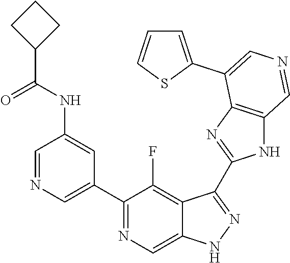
C1(C2=CN=CC(NC(C3CCC3)=O)=C2)=NC=C2C(=C1F)C(C1=NC3=C(N1)C=NC=C3C1=CC=CS1)=NN2
